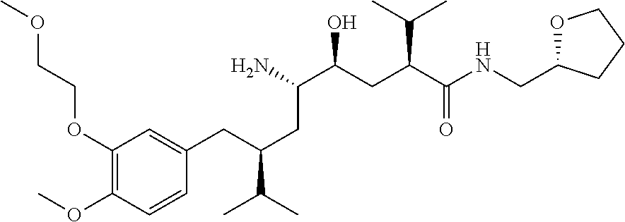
C1(OCCOC)=C(OC)C=CC(CC(CC(C(CC(C(NCC2OCCC2)=O)C(C)C)O)N)C(C)C)=C1
